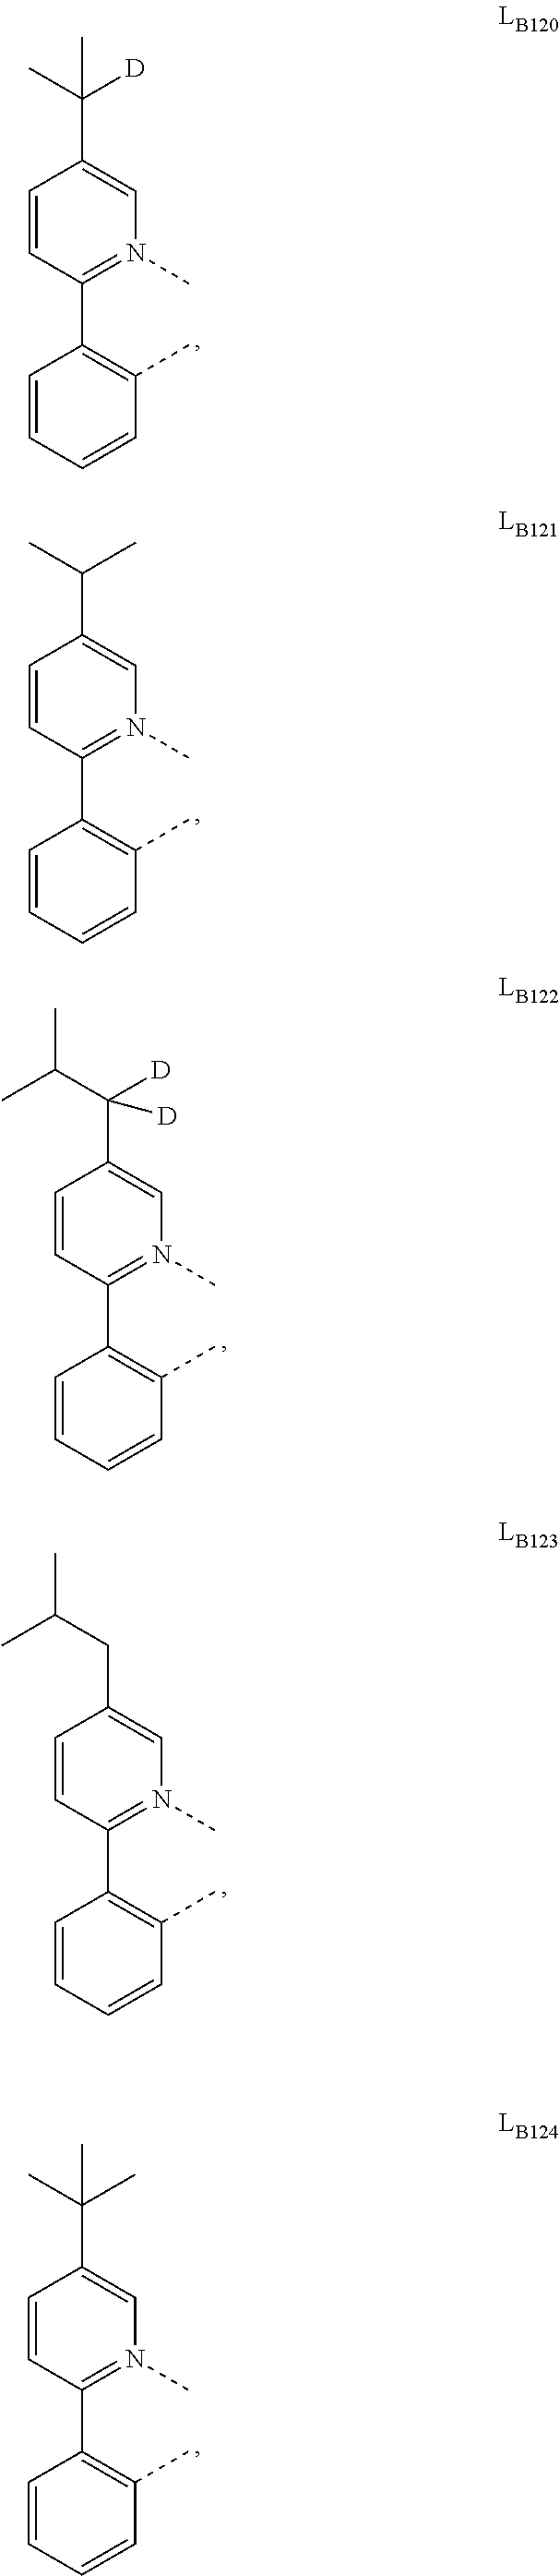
C1=CC(C2=C(C)C=CC=C2)=N(C)C=C1C(C)([D])C.C1=CC(C2=C(C)C=CC=C2)=N(C)C=C1C(C)C.C1=CC(C2=C(C)C=CC=C2)=N(C)C=C1C(C(C)C)([D])[D].C1=CC(C2=C(C)C=CC=C2)=N(C)C=C1CC(C)C.C1=CC(C2=C(C)C=CC=C2)=N(C)C=C1C(C)(C)C
